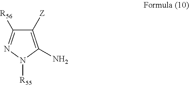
C1([Z])=C(N)N([R55])N=C1[R56]
